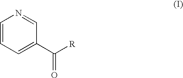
C1=CC=C(C([R])=O)C=N1
